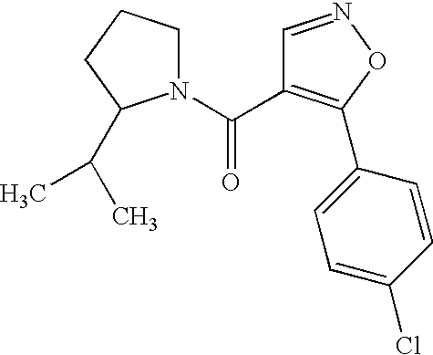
N1(C(=O)C2=C(C3=CC=C(Cl)C=C3)ON=C2)CCCC1C(C)C
